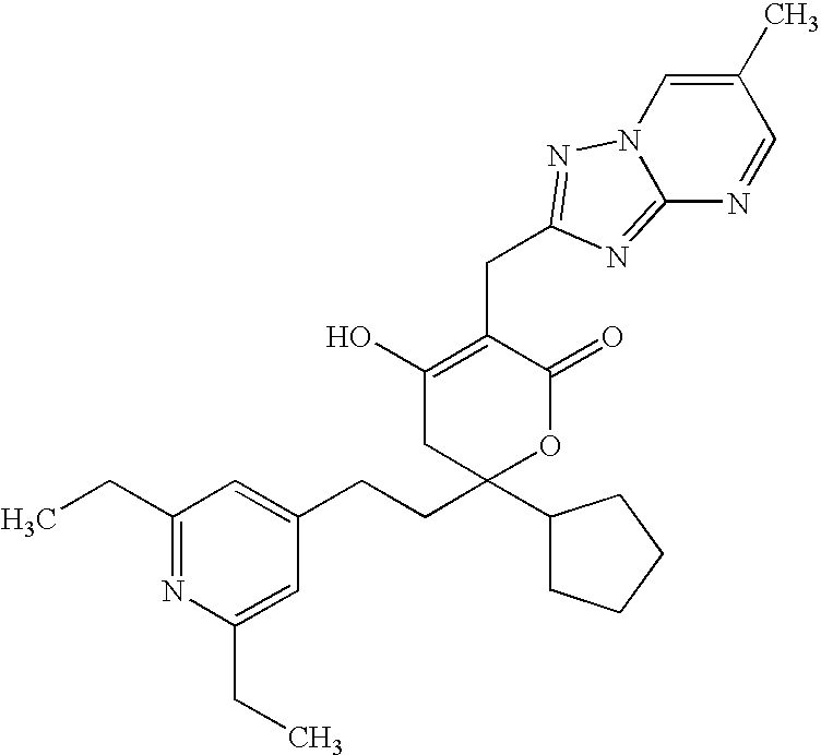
N12C(=NC(CC3=C(O)CC(CCC4=CC(CC)=NC(CC)=C4)(C4CCCC4)OC3=O)=N1)N=CC(C)=C2
